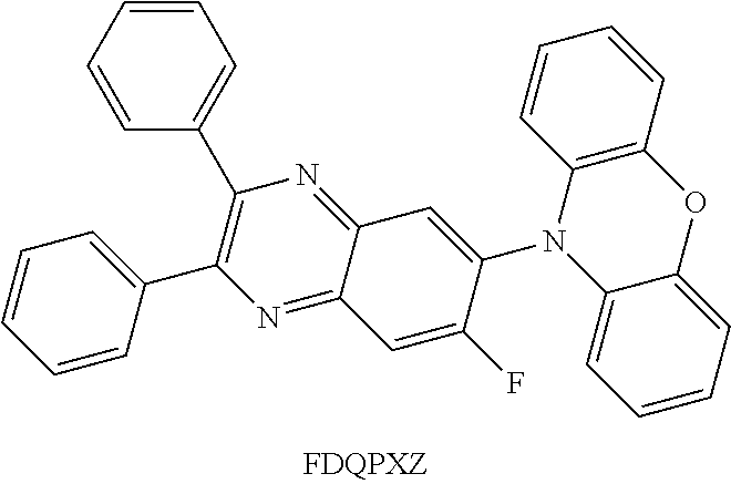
N1=C2C(=NC(C3=CC=CC=C3)=C1C1=CC=CC=C1)C=C(N1C3=CC=CC=C3OC3=C1C=CC=C3)C(F)=C2
